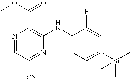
N1=CC([CN])=NC(NC2=CC=C([Si](C)(C)C)C=C2F)=C1C(=O)OC
